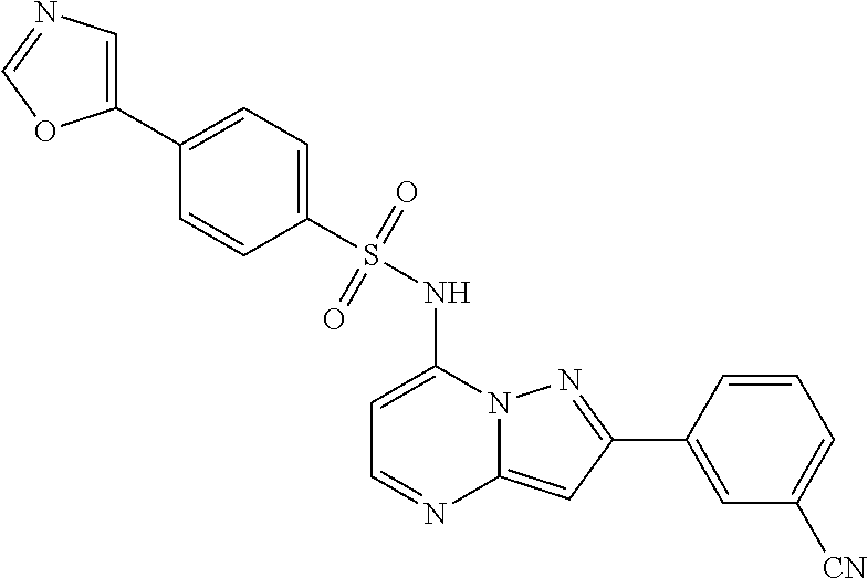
C1=C(NS(C2=CC=C(C3=CN=CO3)C=C2)(=O)=O)N2C(=CC(C3=CC([CN])=CC=C3)=N2)N=C1
